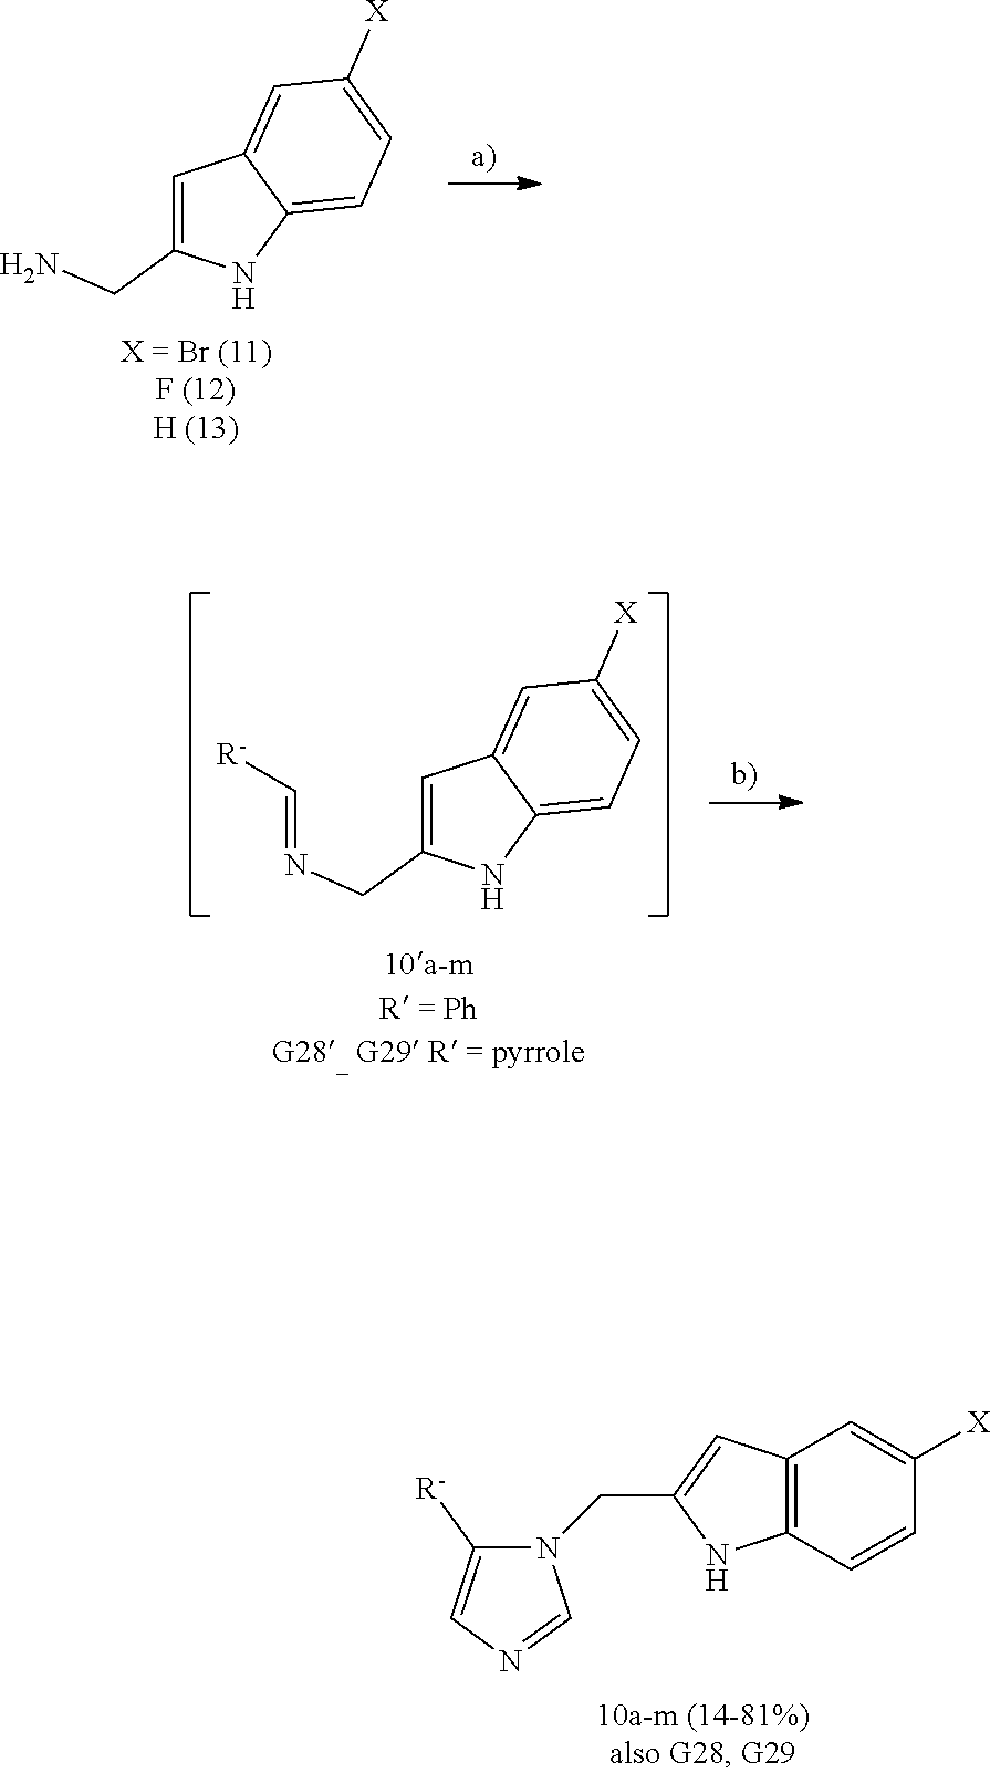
N1(CC2=CC3=C(N2)C=CC([X])=C3)C([R-])=CN=C1.C1=C(CN)NC2=CC=C([X])C=C12.C1=C(CN=C[R-])NC2=CC=C([X])C=C12
